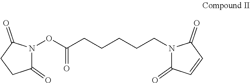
C(=O)(CCCCCN1C(=O)C=CC1=O)ON1C(=O)CCC1=O
